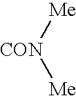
[Me][CON][Me]
